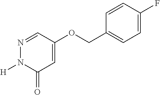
N1=CC(OCC2=CC=C(F)C=C2)=CC(=O)N1[H]
